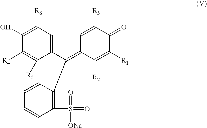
C1(C(=C2C([R2])=C([R1])C(=O)C([R3])=C2)C2=C(S(=O)(=O)[ONa])C=CC=C2)=CC([R6])=C(O)C([R4])=C1[R5]
